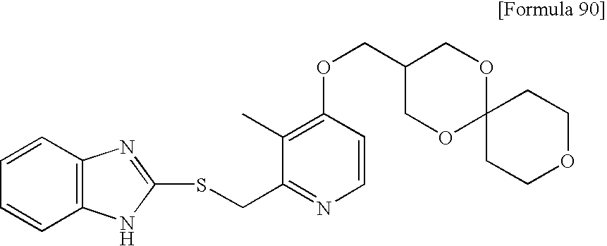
O(CC1COC2(OC1)CCOCC2)C1=C(C)C(CSC2=NC3=C(N2)C=CC=C3)=NC=C1
